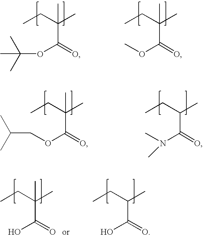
CCC(C)(C)C(=O)OC(C)(C)C.CCC(C)(C)C(=O)OC.CCC(C)(C)C(=O)OCC(C)C.CCC(C)C(=O)N(C)C.CCC(C)(C)C(=O)O.CCC(C)C(=O)O
